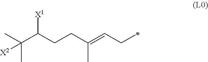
CC(C(CCC(=CCC)C)[X1])(C)[X2]
